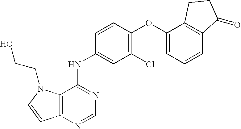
C1=CC(OC2=CC=CC3=C2CCC3=O)=C(Cl)C=C1NC1=NC=NC2=C1N(CCO)C=C2
